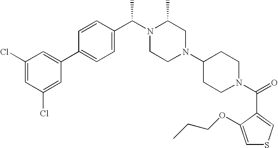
C1(Cl)=CC(Cl)=CC(C2=CC=C(C(N3CCN(C4CCN(C(=O)C5=CSC=C5OCCC)CC4)CC3C)C)C=C2)=C1
